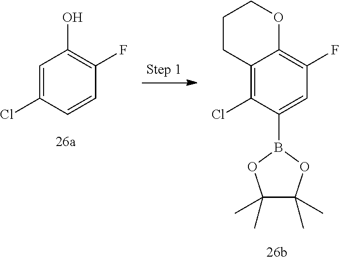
C1=C(Cl)C=CC(F)=C1O.C12=C(Cl)C(B3OC(C)(C)C(C)(C)O3)=CC(F)=C1OCCC2
